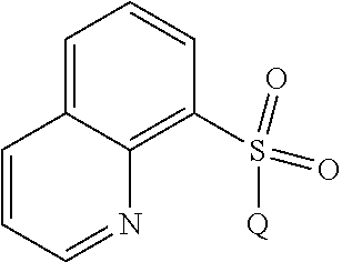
C1=C2C(=C(S(=O)(=O)[Q])C=C1)N=CC=C2
